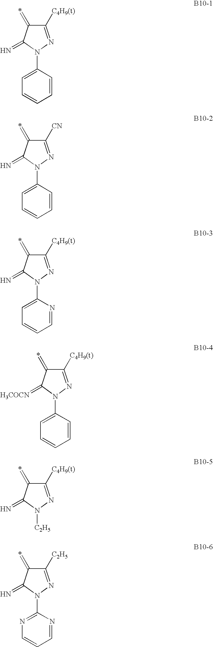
C1([C4H9(t)])=NN(C2=CC=CC=C2)C(=N)C1=*.C1([CN])=NN(C2=CC=CC=C2)C(=N)C1=*.C1([C4H9(t)])=NN(C2=CC=CC=N2)C(=N)C1=*.C1([C4H9(t)])=NN(C2=CC=CC=C2)C(=[H3COCN])C1=*.C1([C4H9(t)])=NN([C2H5])C(=N)C1=*.C1([C2H5])=NN(C2=NC=CC=N2)C(=N)C1=*
